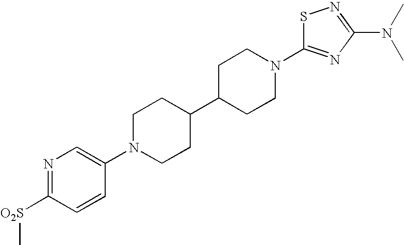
N1=C([O2S]C)C=CC(N2CCC(C3CCN(C4=NC(N(C)C)=NS4)CC3)CC2)=C1
